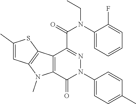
C12=C(C(=O)N(C3=CC=C(C)C=C3)N=C1C(N(C1=CC=CC=C1F)CC)=O)N(C)C1=C2SC(C)=C1
